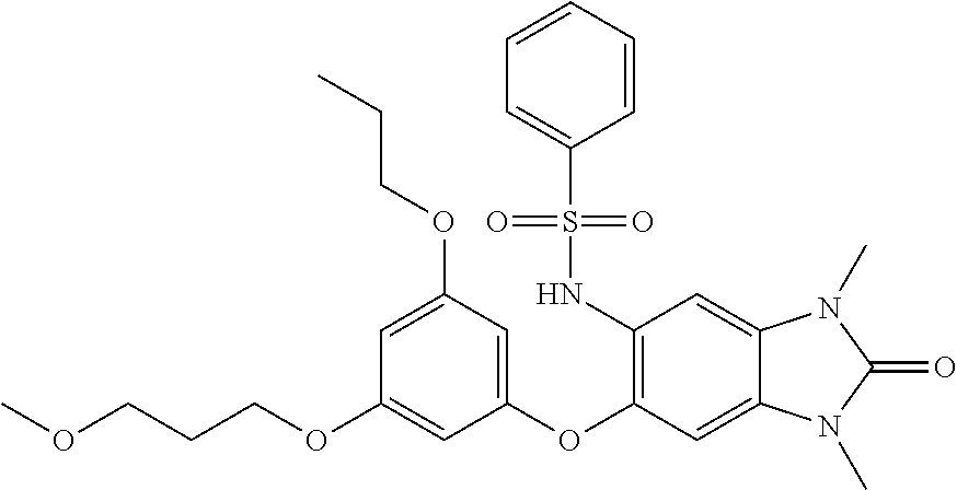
O(CCCOC1=CC(OC2=C(NS(C3=CC=CC=C3)(=O)=O)C=C3C(=C2)N(C)C(=O)N3C)=CC(OCCC)=C1)C
